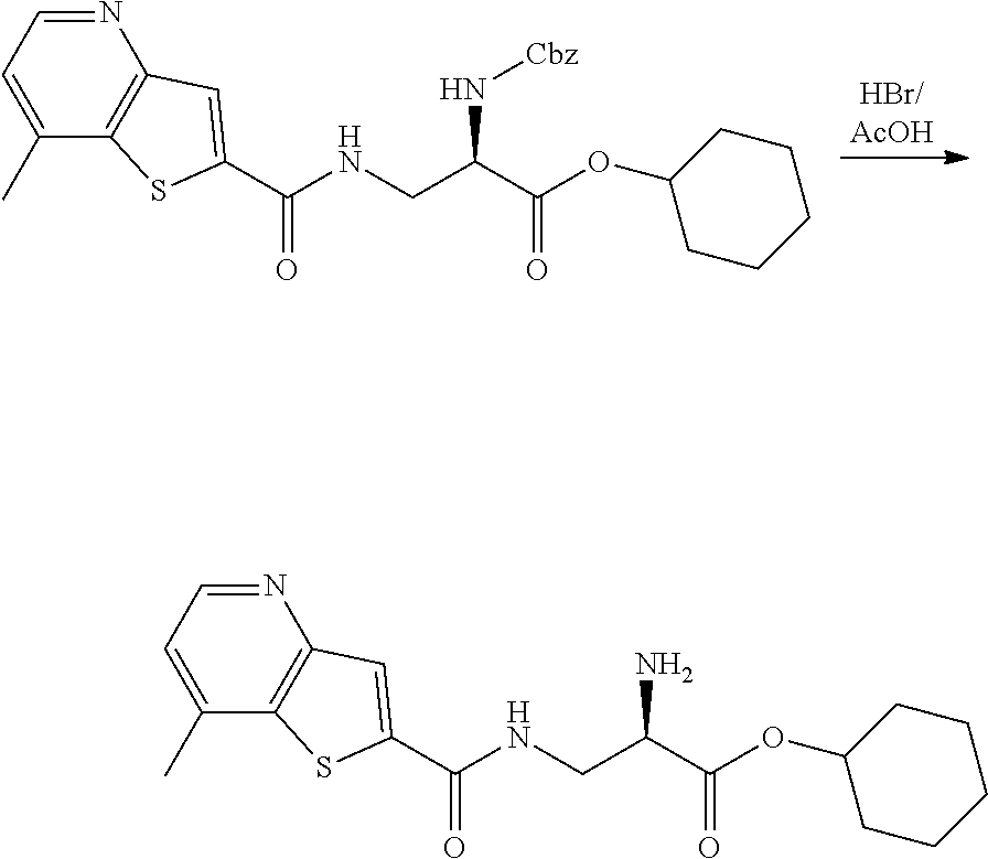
N1=CC=C(C)C2=C1C=C(C(NCC(C(OC1CCCCC1)=O)N[Cbz])=O)S2.N1=CC=C(C)C2=C1C=C(C(NCC(C(OC1CCCCC1)=O)N)=O)S2
